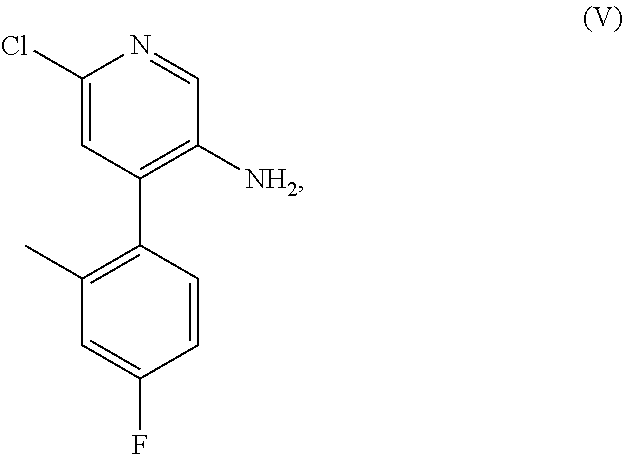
C1(Cl)=CC(C2=C(C)C=C(F)C=C2)=C([NH2])C=N1
